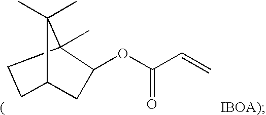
C12C(C)(C)C(C)(C(OC(C=C)=O)C1)CC2
